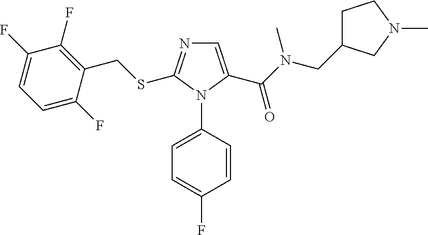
C1=C(C(N(CC2CCN(C)C2)C)=O)N(C2=CC=C(F)C=C2)C(SCC2=C(F)C(F)=CC=C2F)=N1
